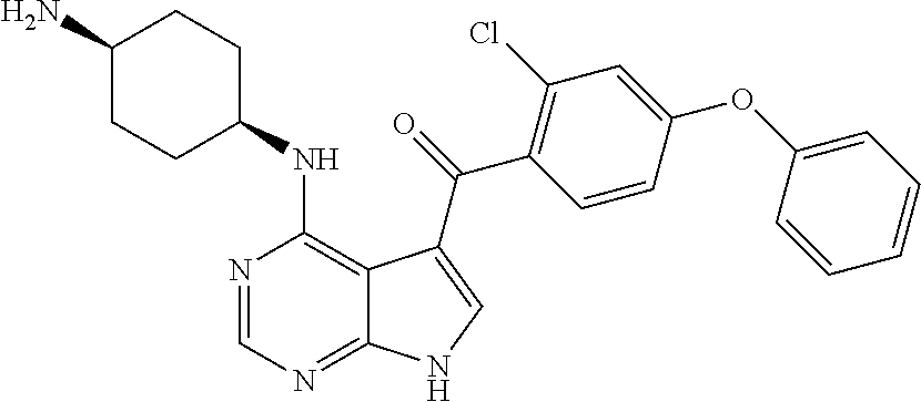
C1(N)CCC(NC2=C3C(=NC=N2)NC=C3C(=O)C2=C(Cl)C=C(OC3=CC=CC=C3)C=C2)CC1
